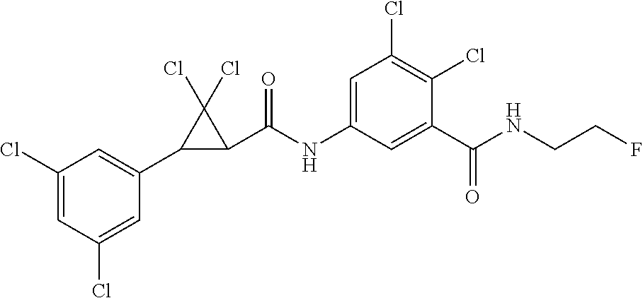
C1(Cl)=CC(Cl)=CC(C2C(C(NC3=CC(Cl)=C(Cl)C(C(NCCF)=O)=C3)=O)C2(Cl)Cl)=C1
